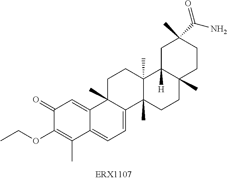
C1(=O)C(OCC)=C(C)C2=CC=C3C(C)(C2=C1)CCC1(C)C3(C)CCC2(C)C1([H])CC(C)(C(N)=O)CC2
